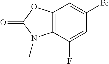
C12=C(C(F)=CC(Br)=C1)N(C)C(=O)O2
